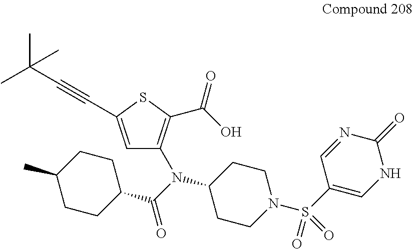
C1CN(S(C2=CNC(=O)N=C2)(=O)=O)CCC1N(C(C1CCC(C)CC1)=O)C1=C(C(O)=O)SC(C#CC(C)(C)C)=C1
